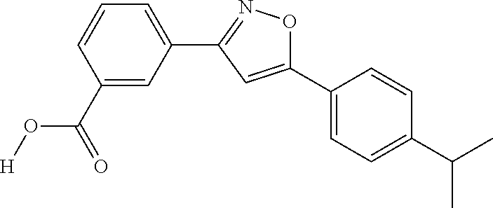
C1(C(O[H])=O)=CC(C2=NOC(C3=CC=C(C(C)C)C=C3)=C2)=CC=C1
